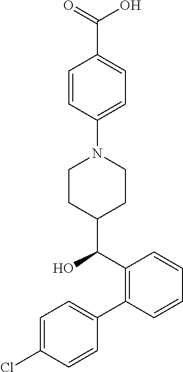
C1=C(Cl)C=CC(C2=C(C(O)C3CCN(C4=CC=C(C(O)=O)C=C4)CC3)C=CC=C2)=C1
